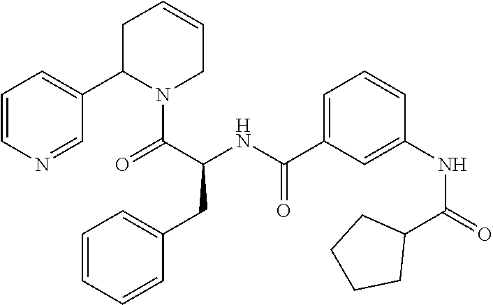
C1(C(NC2=CC(C(=O)NC(CC3=CC=CC=C3)C(=O)N3C(C4=CC=CN=C4)CC=CC3)=CC=C2)=O)CCCC1
